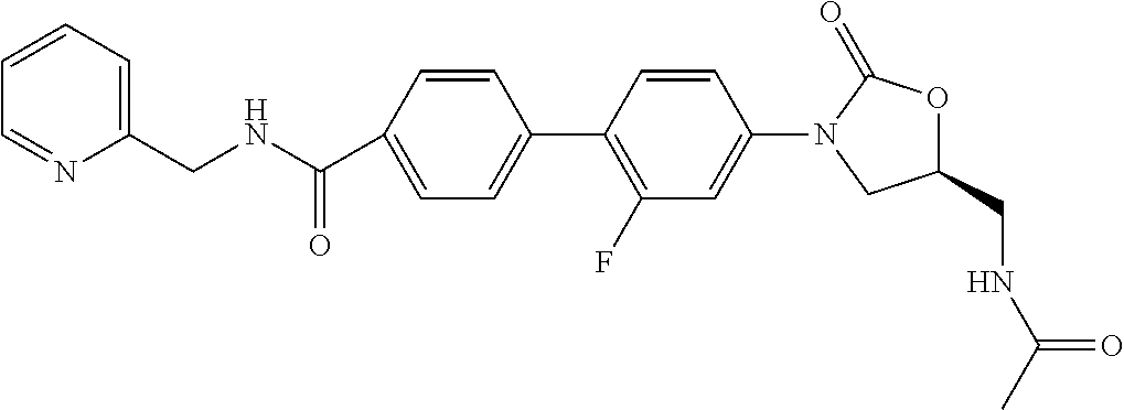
C1(CNC(=O)C)OC(=O)N(C2=CC(F)=C(C3=CC=C(C(NCC4=CC=CC=N4)=O)C=C3)C=C2)C1
